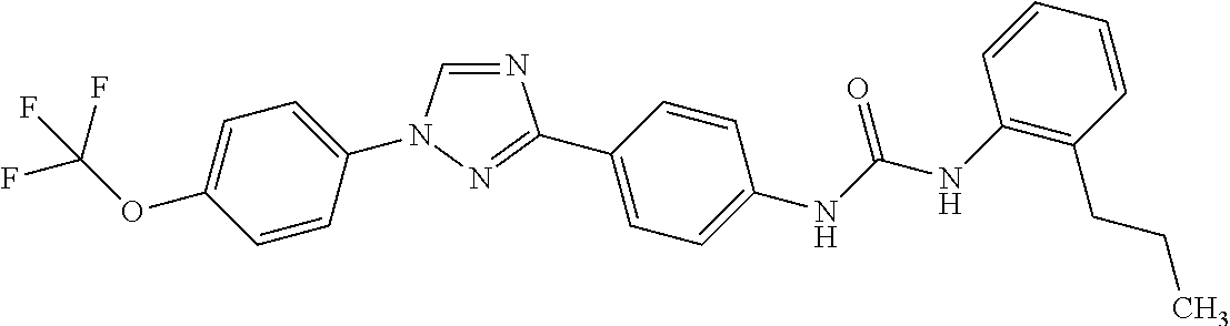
C1=C(N2C=NC(C3=CC=C(NC(NC4=C(CCC)C=CC=C4)=O)C=C3)=N2)C=CC(OC(F)(F)F)=C1
